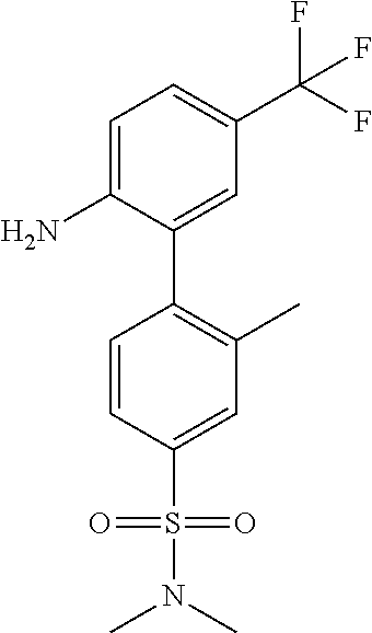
C1=C(N)C(C2=C(C)C=C(S(N(C)C)(=O)=O)C=C2)=CC(C(F)(F)F)=C1
